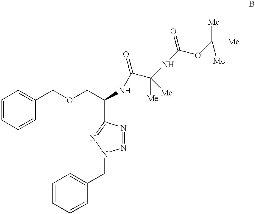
C1=CC=CC(COCC(NC(=O)C(NC(=O)OC([Me])([Me])[Me])([Me])[Me])C2=NN(CC3=CC=CC=C3)N=N2)=C1
